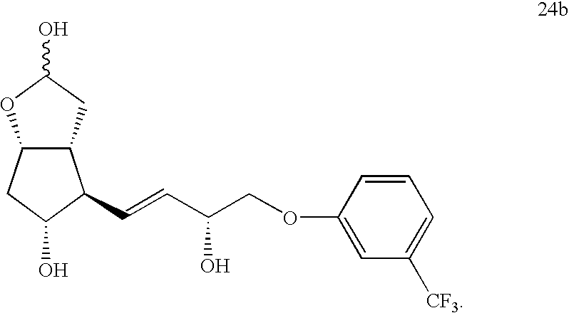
C12C(CC(O)C1C=CC(COC1=CC([CF3])=CC=C1)O)OC(O)C2
